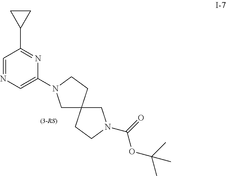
C1N(C(=O)OC(C)(C)C)CCC12CN(C1=CN=CC(C3CC3)=N1)CC2
